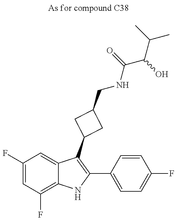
C1(F)=CC(F)=C2C(=C1)C(C1CC(CNC(C(O)C(C)C)=O)C1)=C(C1=CC=C(F)C=C1)N2
